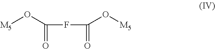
C(FC(=O)O[M5])(=O)O[M5]
